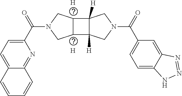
[H].[H].C1=C(C(N2CC3C(C4([H])C3([H])CN(C(C3=CC=C5C(=C3)N=NN5)=O)C4)C2)=O)N=C2C(=C1)C=CC=C2
